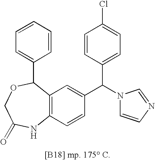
C1=CC=CC(C2C3=C(NC(=O)CO2)C=CC(C(C2=CC=C(Cl)C=C2)N2C=CN=C2)=C3)=C1
